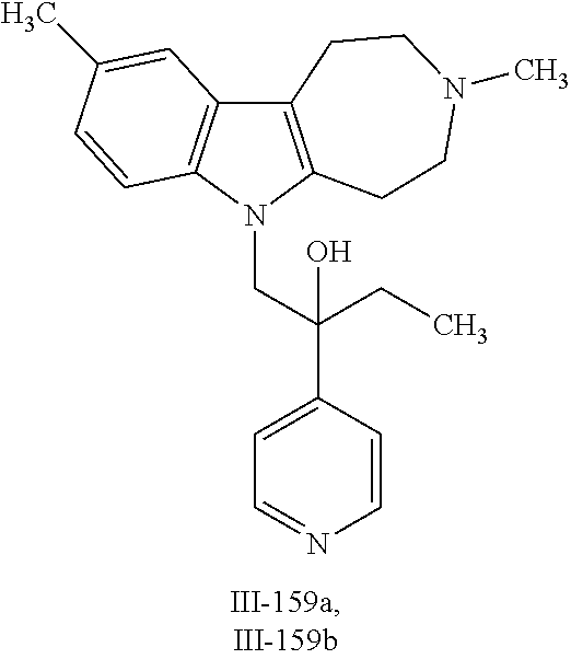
C12=C(N(CC(C3=CC=NC=C3)(O)CC)C3=C1C=C(C)C=C3)CCN(C)CC2
